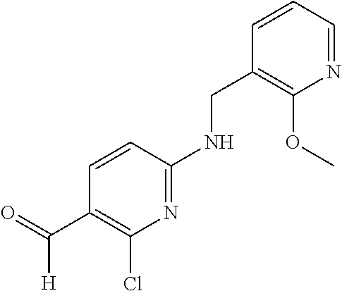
N1=C(NCC2=C(OC)N=CC=C2)C=CC(C([H])=O)=C1Cl
